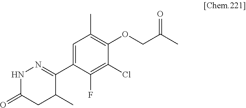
C1(C2=NNC(=O)CC2C)=CC(C)=C(OCC(C)=O)C(Cl)=C1F
